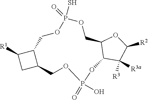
C12C([R3])([R3a])C([R2])OC1COP(S)(=O)OCC1C([R1])CC1COP(=O)(O)O2
